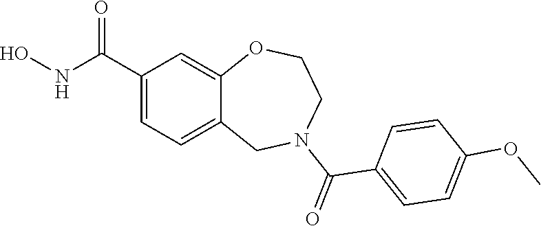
C1(C(NO)=O)=CC=C2C(=C1)OCCN(C(=O)C1=CC=C(OC)C=C1)C2
